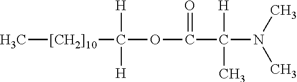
C[[CH2]10]C(OC(=O)C([H])(C)N(C)C)([H])[H]
